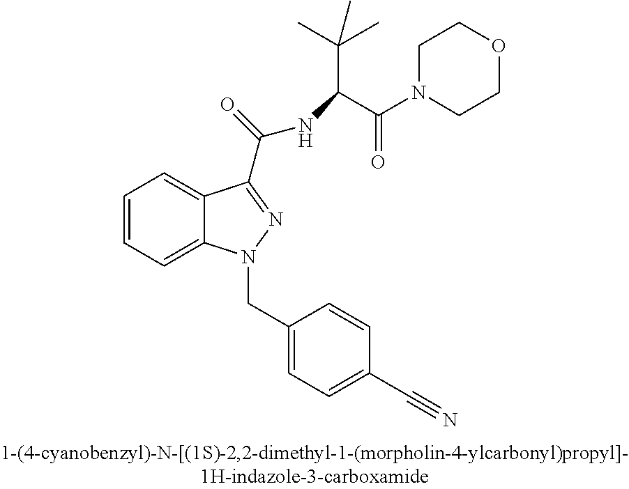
C1=CC=C2C(=C1)C(C(=O)NC(C(N1CCOCC1)=O)C(C)(C)C)=NN2CC1=CC=C(C#N)C=C1
